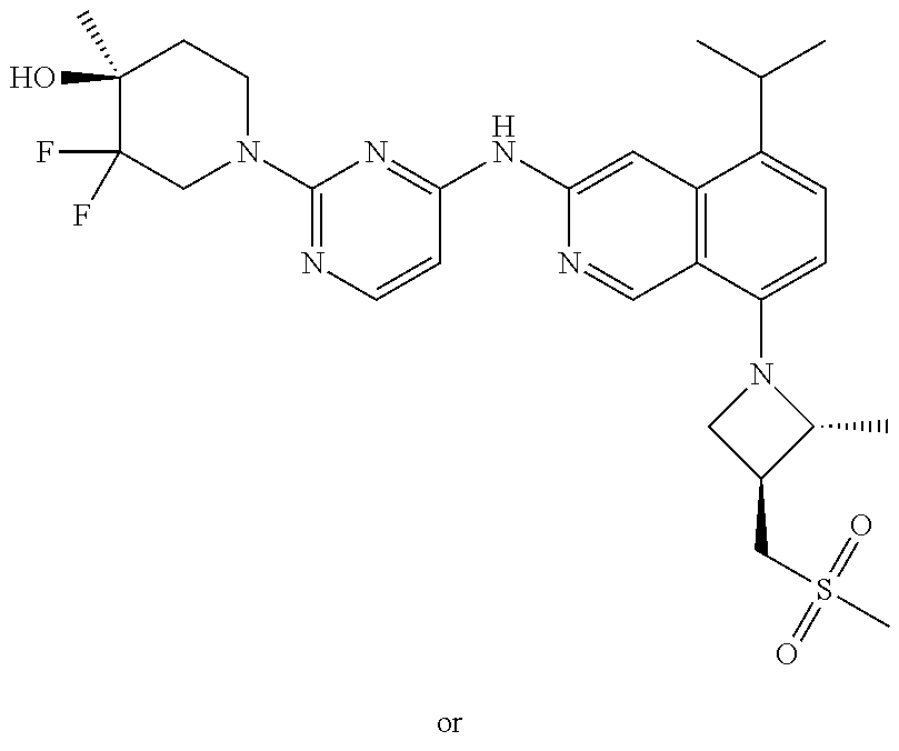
C1(O)(C)C(F)(F)CN(C2=NC=CC(NC3=CC4=C(C=N3)C(N3CC(CS(C)(=O)=O)C3C)=CC=C4C(C)C)=N2)CC1
